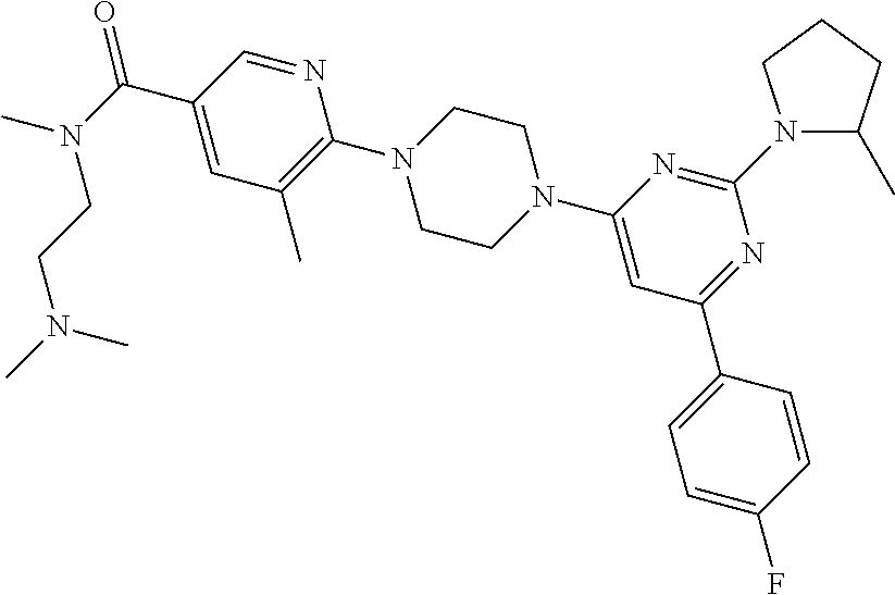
O=C(C1=CC(C)=C(N2CCN(C3=CC(C4=CC=C(F)C=C4)=NC(N4C(C)CCC4)=N3)CC2)N=C1)N(CCN(C)C)C
